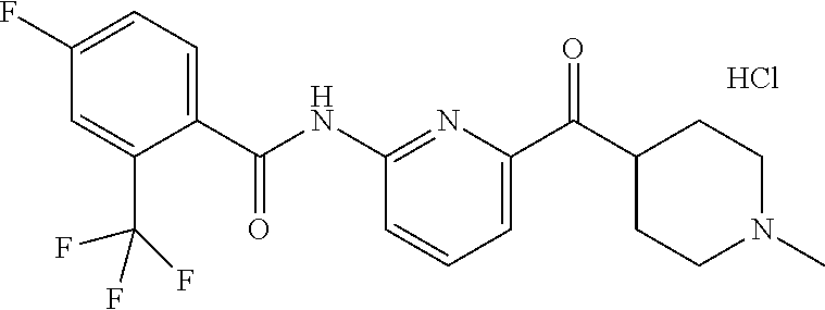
C1(NC(C2=CC=C(F)C=C2C(F)(F)F)=O)=NC(C(C2CCN(C)CC2)=O)=CC=C1.Cl
